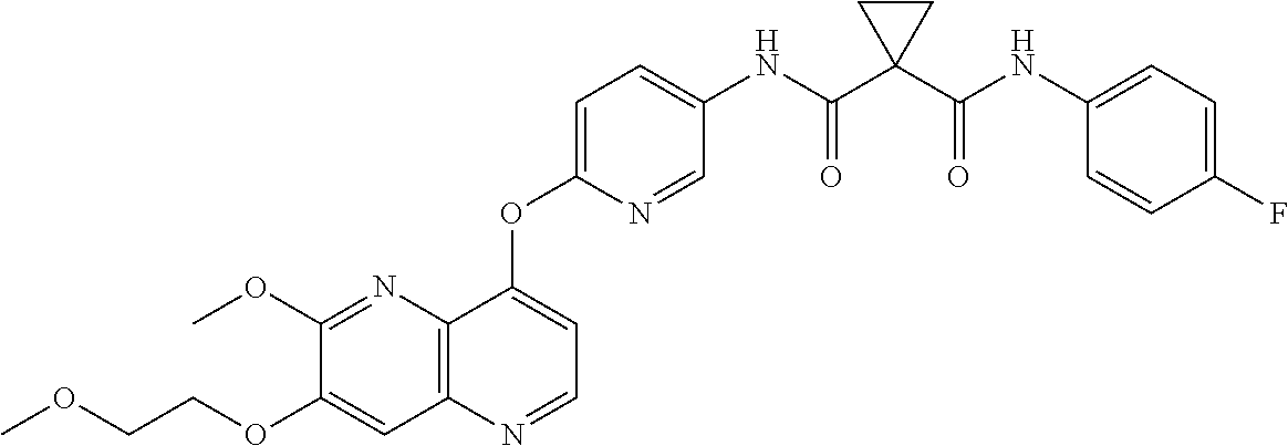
C1(OCCOC)=CC2=C(N=C1OC)C(OC1=CC=C(NC(C3(C(NC4=CC=C(F)C=C4)=O)CC3)=O)C=N1)=CC=N2
